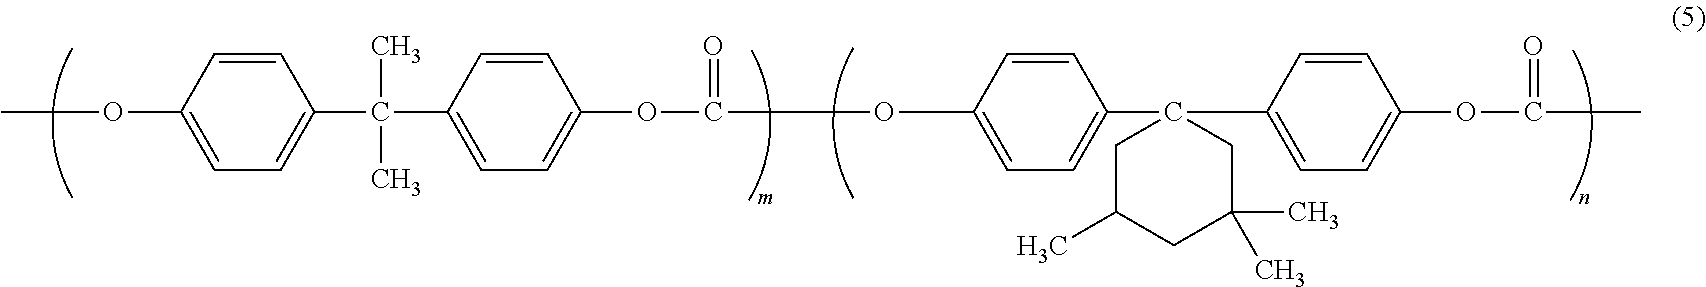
C1=CC(OC)=CC=C1C(C1=CC=C(OC(=O)OC2=CC=C(C3(C4=CC=C(OC(=O)C)C=C4)CC(C)CC(C)(C)C3)C=C2)C=C1)(C)C
